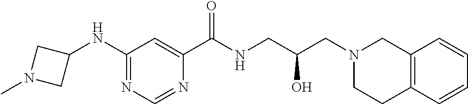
C1(C(NCC(CN2CC3=C(CC2)C=CC=C3)O)=O)=CC(NC2CN(C)C2)=NC=N1
